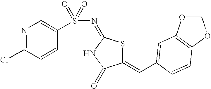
C1(=CC2=CC3=C(OCO3)C=C2)SC(=NS(=O)(=O)C2=CN=C(Cl)C=C2)NC1=O
